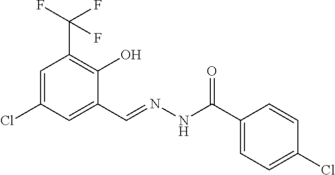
C1=C(Cl)C=C(C=NNC(C2=CC=C(Cl)C=C2)=O)C(O)=C1C(F)(F)F
